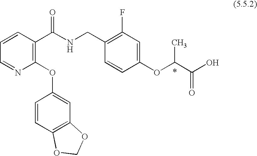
C1=NC(OC2=CC3=C(C=C2)OCO3)=C(C(NCC2=C(F)C=C(OC(C(O)=O)C)C=C2)=O)C=C1
